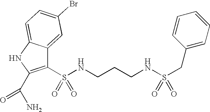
C1(S(NCCCNS(CC2=CC=CC=C2)(=O)=O)(=O)=O)=C(C(N)=O)NC2=CC=C(Br)C=C12
